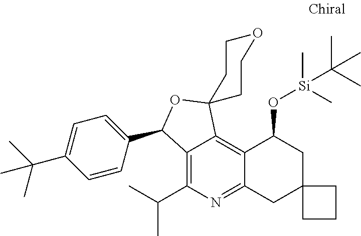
C12=C(C(C)C)N=C3C(=C1C1(OC2C2=CC=C(C(C)(C)C)C=C2)CCOCC1)C(O[Si](C)(C)C(C)(C)C)CC1(C3)CCC1
